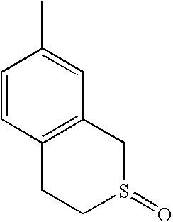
C1=CC2=C(C=C1C)CS(=O)CC2
